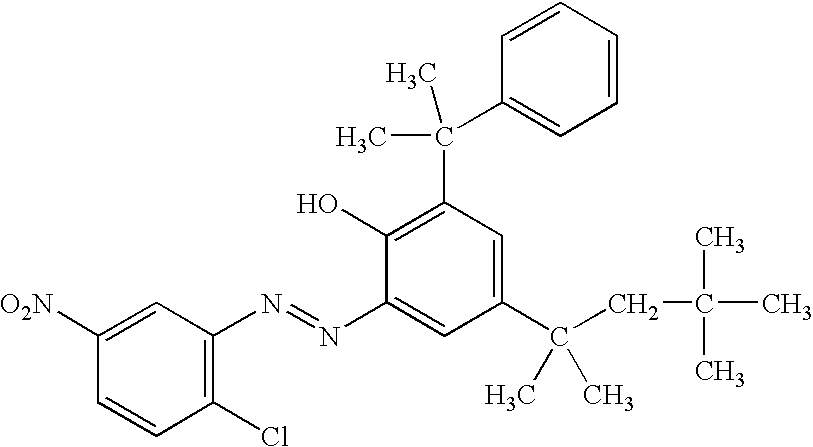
C1=CC(Cl)=C(N=NC2=CC(C(CC(C)(C)C)(C)C)=CC(C(C)(C)C3=CC=CC=C3)=C2O)C=C1[O2N]
